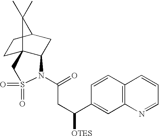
C1C23C(CC(C1)C2(C)C)N(C(CC(C1=CC2=C(C=C1)C=CC=N2)[OTES])=O)S(=O)(=O)C3
